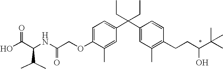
OC(C(NC(COC1=CC=C(C(C2=CC(C)=C(CCC(C(C)(C)C)O)C=C2)(CC)CC)C=C1C)=O)C(C)C)=O
